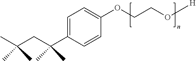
CC(CC(C)(C)C1=CC=C(OCCO[H])C=C1)(C)C
